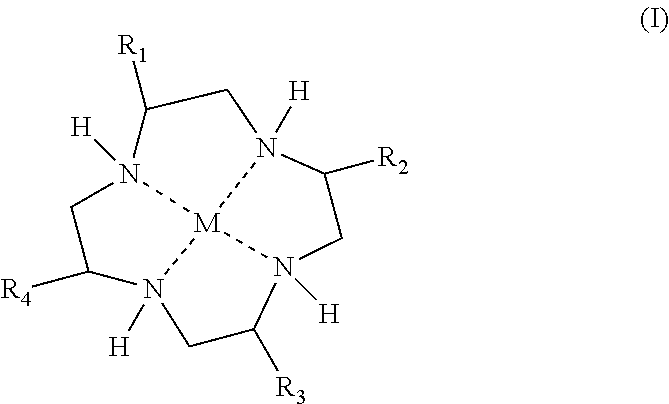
C1C([R4])N2([H])CC([R3])N3([H])CC([R2])N4([H])CC([R1])N1([H])[M]234
